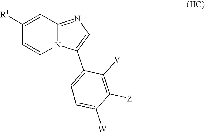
C1([R1])=CC2=NC=C(C3=CC=C([W])C([Z])=C3[V])N2C=C1
